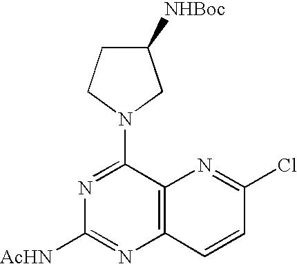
N1=C(N2CC([NHBoc])CC2)C2=C(N=C1[AcHN])C=CC(Cl)=N2
